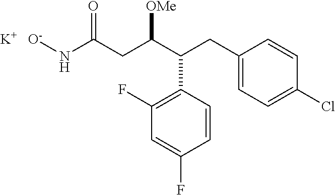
C1=CC(C(C(CC(N[O-])=O)[OMe])CC2=CC=C(Cl)C=C2)=C(F)C=C1F.[K]
